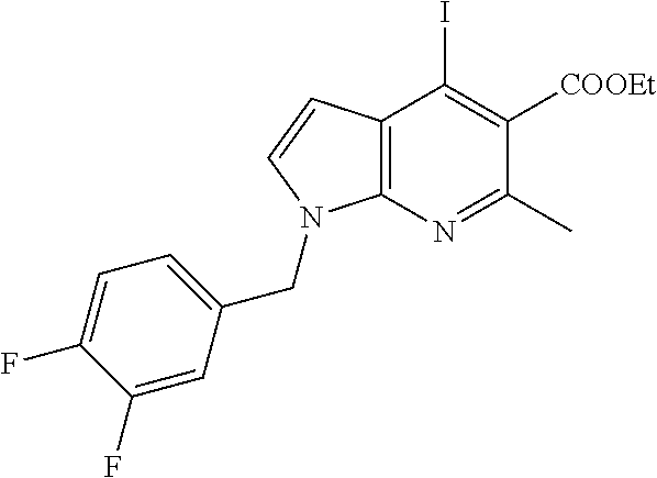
C12=C(N=C(C)C([COOEt])=C1I)N(CC1=CC=C(F)C(F)=C1)C=C2
